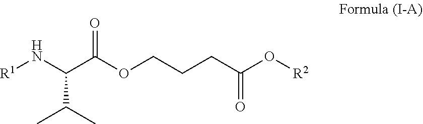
N(C(C(OCCCC(O[R2])=O)=O)C(C)C)[R1]
